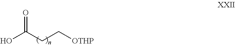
OC(CC[OTHP])=O
